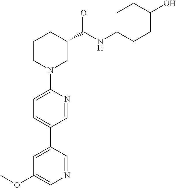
C1=NC(N2CC(C(NC3CCC(O)CC3)=O)CCC2)=CC=C1C1=CC(OC)=CN=C1
